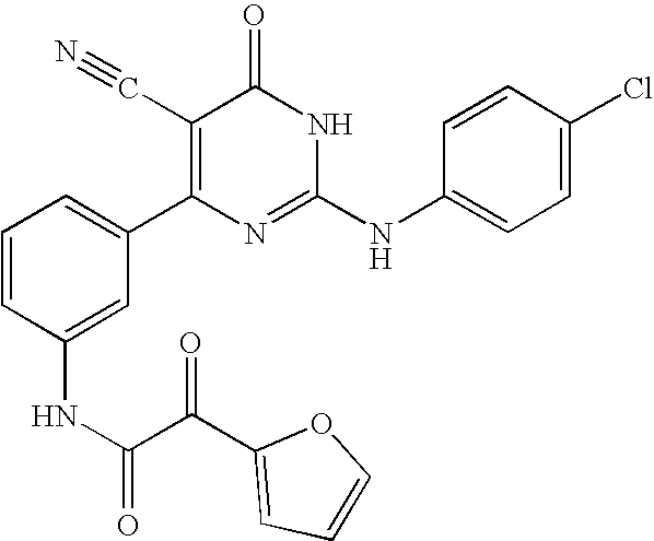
C1(NC(C(=O)C2=CC=CO2)=O)=CC(C2=C(C#N)C(=O)NC(NC3=CC=C(Cl)C=C3)=N2)=CC=C1
